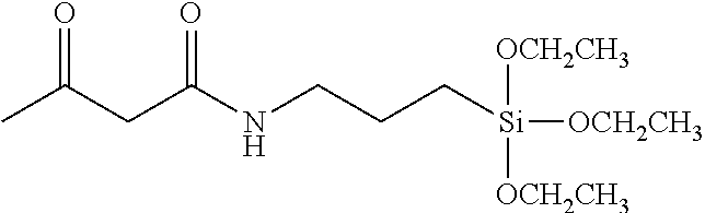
CC(CC(NCCC[Si]([OCH2CH3])([OCH2CH3])[OCH2CH3])=O)=O
